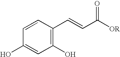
C1(O)=C(C=CC([OR])=O)C=CC(O)=C1
